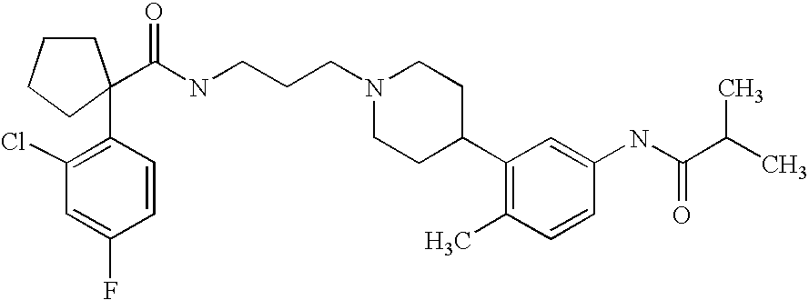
C1=CC(C2(C(=O)NCCCN3CCC(C4=C(C)C=CC(NC(C(C)C)=O)=C4)CC3)CCCC2)=C(Cl)C=C1F
